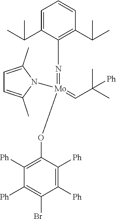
C1=C(C(C)C)C(N=[Mo](OC2=C([Ph])C([Ph])=C(Br)C([Ph])=C2[Ph])(=CC(C)(C)[Ph])N2C(C)=CC=C2C)=C(C(C)C)C=C1
